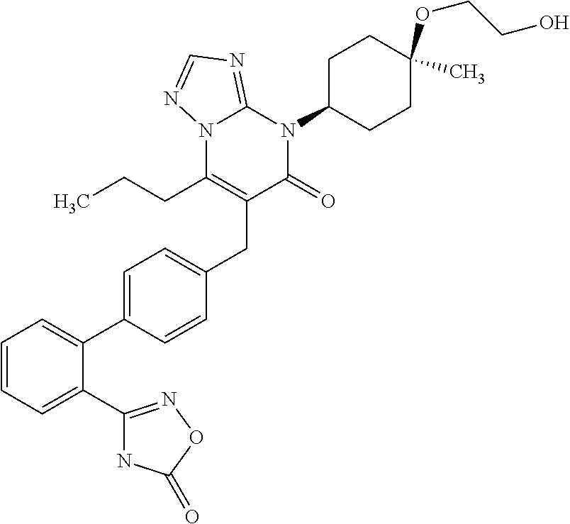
C1=C(C2=CC=CC=C2C2=NOC(=O)N2)C=CC(CC2=C(CCC)N3C(=NC=N3)N(C3CCC(OCCO)(C)CC3)C2=O)=C1
